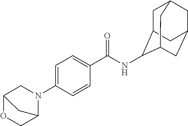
C1=C(N2CC3OCC2C3)C=CC(C(NC2C3CC4CC(CC2C4)C3)=O)=C1
